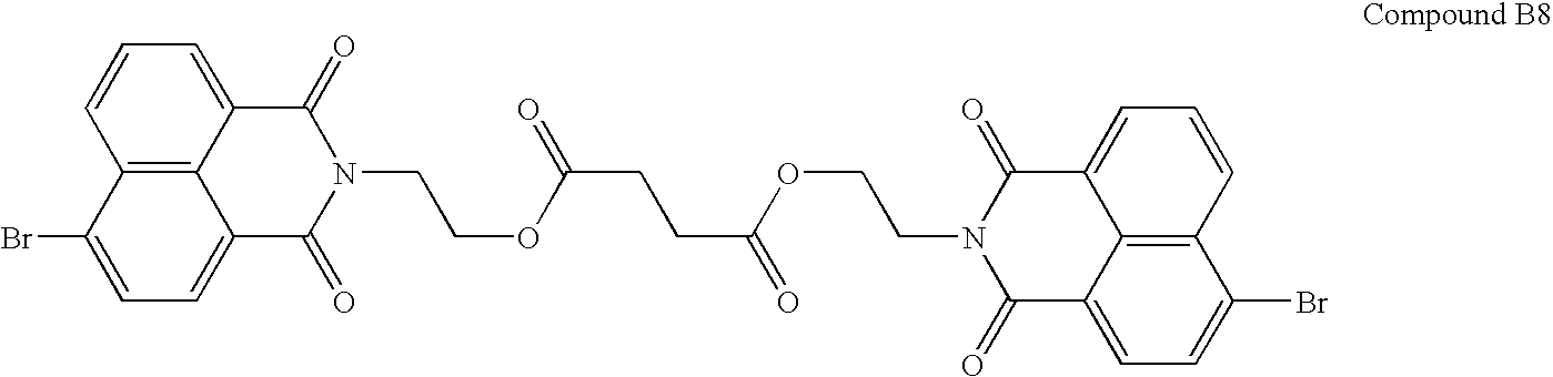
C12=C3C(=CC=C1)C(=O)N(CCOC(CCC(=O)OCCN1C(=O)C4=CC=CC5=C4C(=CC=C5Br)C1=O)=O)C(=O)C3=CC=C2Br
